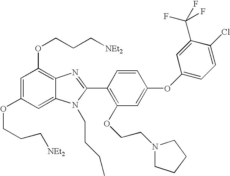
C1=C(OCCC[NEt2])C=C2C(=C1OCCC[NEt2])N=C(C1=C(OCCN3CCCC3)C=C(OC3=CC=C(Cl)C(C(F)(F)F)=C3)C=C1)N2CCCC
